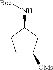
C1C([OMs])CC(N[Boc])C1
